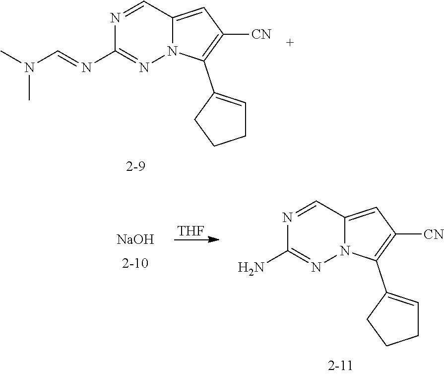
N1=CC2=CC([CN])=C(C3=CCCC3)N2N=C1N=CN(C)C.[NaOH].[THF].N1=CC2=CC([CN])=C(C3=CCCC3)N2N=C1N
